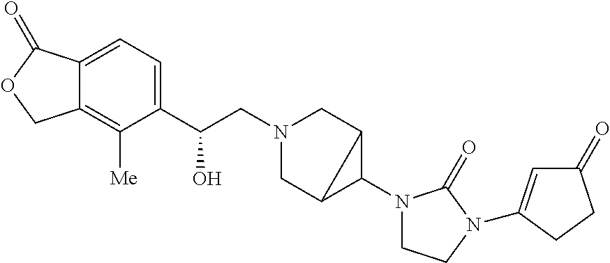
C12=CC=C(C(CN3CC4C(N5CCN(C6=CC(=O)CC6)C5=O)C4C3)O)C([Me])=C1COC2=O
